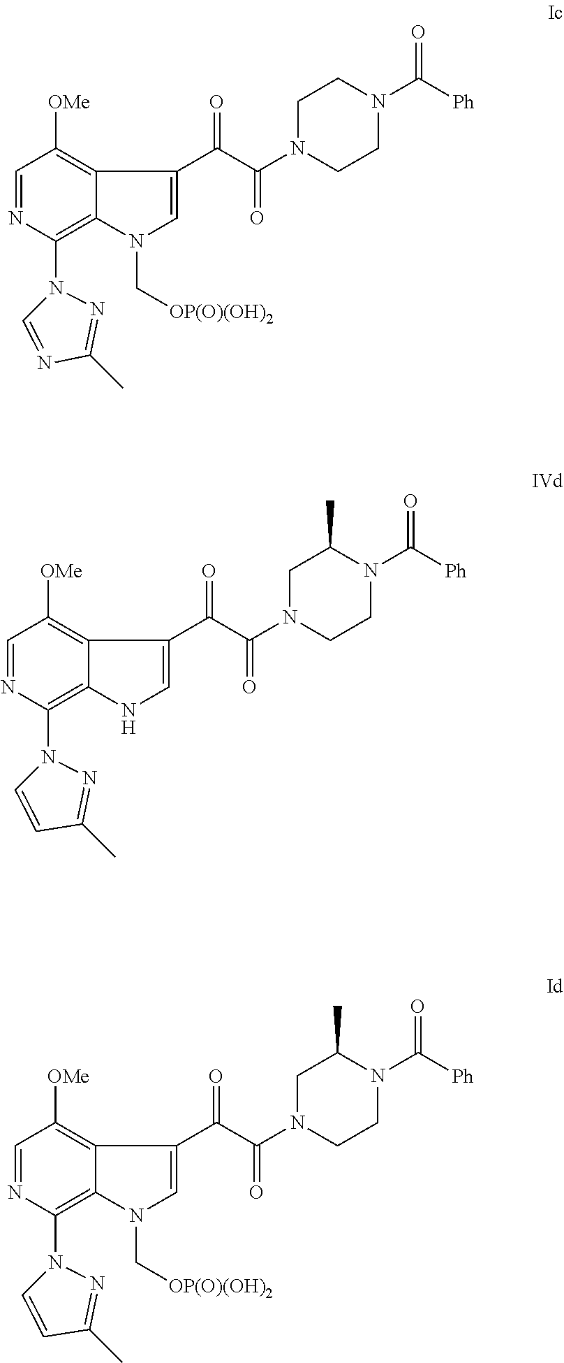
C1=NC(N2C=NC(C)=N2)=C2C(=C1[OMe])C(C(C(=O)N1CCN(C([Ph])=O)CC1)=O)=CN2C[OP(O)(OH)2].C1=NC(N2C=CC(C)=N2)=C2C(=C1[OMe])C(C(C(=O)N1CCN(C([Ph])=O)C(C)C1)=O)=CN2.C1=NC(N2C=CC(C)=N2)=C2C(=C1[OMe])C(C(C(=O)N1CCN(C([Ph])=O)C(C)C1)=O)=CN2C[OP(O)(OH)2]
